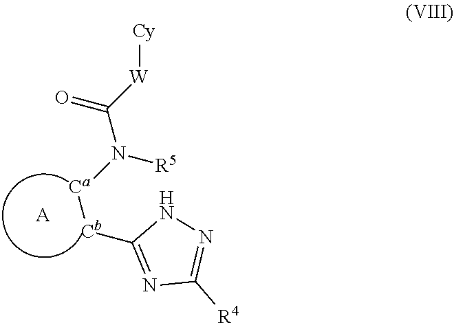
[Cy][W]C(=O)N([Ca][Cb]C1=NC([R4])=NN1)[R5].[A]
